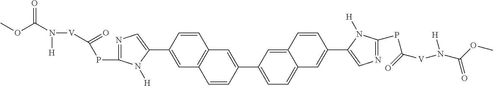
C1(C2=CC3=C(C=C2)C=C(C2=CC=C4C(=C2)C=CC(C2=CN=C(PC([V]N(C(OC)=O)[H])=O)N2[H])=C4)C=C3)=CN=C(PC(=O)[V]N(C(OC)=O)[H])N1[H]
